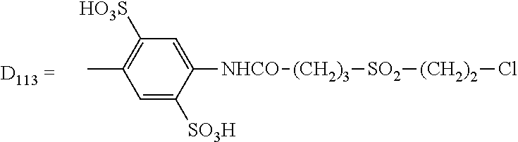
C1=C([NHCO][(CH2)3][SO2][(CH2)2]Cl)C([SO3H])=CC(C)=C1[HO3S]
